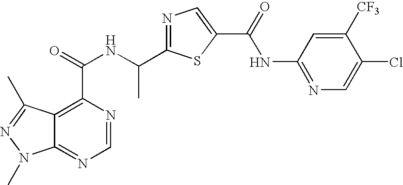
C12=NC=NC(C(=O)NC(C3=NC=C(C(=O)NC4=NC=C(Cl)C([CF3])=C4)S3)C)=C1C(C)=NN2C
